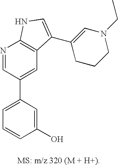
C1=C(C2=CC3=C(N=C2)NC=C3C2=CN(CC)CCC2)C=C(O)C=C1
